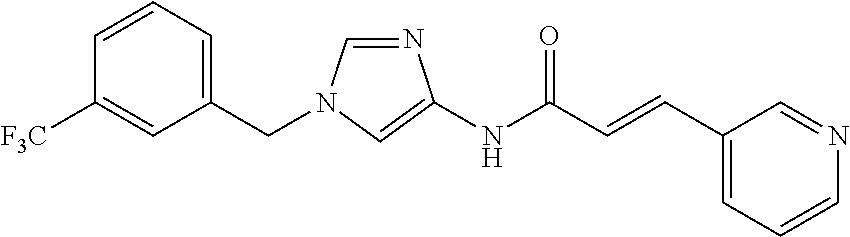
N1=CN(CC2=CC=CC([F3C])=C2)C=C1NC(C=CC1=CC=CN=C1)=O
